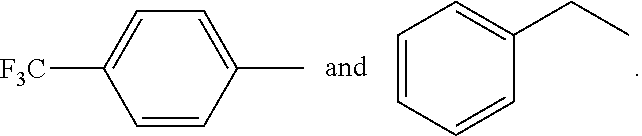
C1=CC(C)=CC=C1[F3C].C1=CC=CC(CC)=C1
